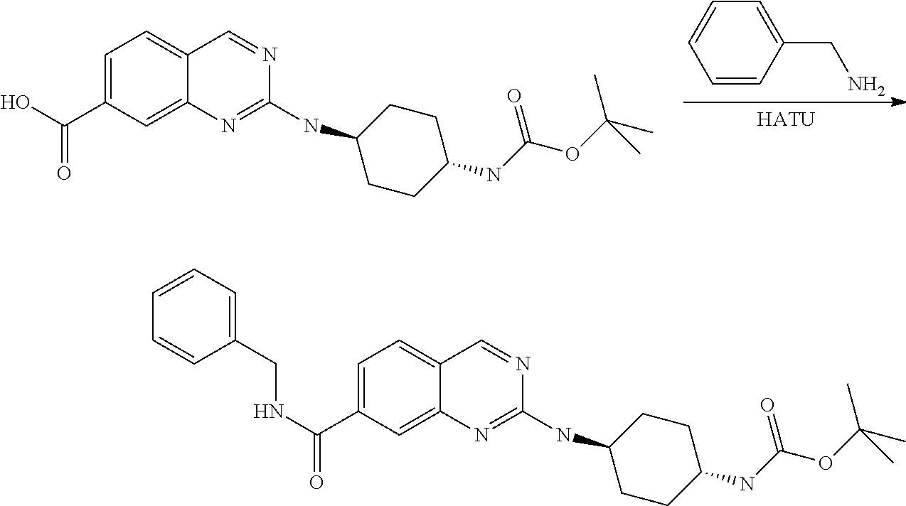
C1=C(C(=O)NCC2=CC=CC=C2)C=C2C(=C1)C=NC(NC1CCC(NC(OC(C)(C)C)=O)CC1)=N2.C1=C(C(=O)O)C=C2C(=C1)C=NC(NC1CCC(NC(OC(C)(C)C)=O)CC1)=N2.C1=CC(CN)=CC=C1.[HATU]
